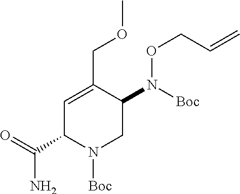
C1=C(COC)C(N([Boc])OCC=C)CN([Boc])C1C(=O)N
